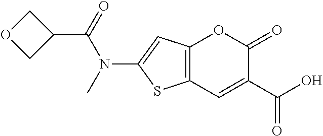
C12=C(C=C(C(=O)O)C(=O)O1)SC(N(C(C1COC1)=O)C)=C2
